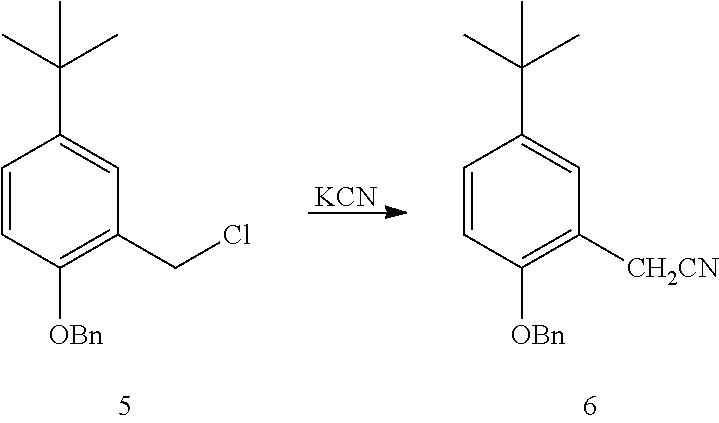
C1=CC([OBn])=C(CCl)C=C1C(C)(C)C.[KCN].C1=CC([OBn])=C([CH2CN])C=C1C(C)(C)C
